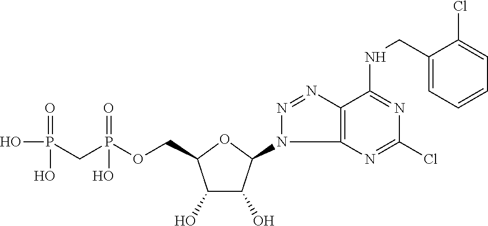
C1(O)C(O)C(N2C3=C(N=N2)C(NCC2=CC=CC=C2Cl)=NC(Cl)=N3)OC1COP(CP(O)(=O)O)(=O)O
